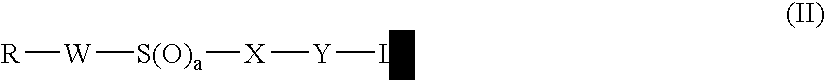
[R][W][S(O)a][X][Y][L1]
